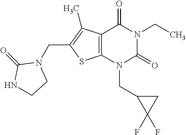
C12=C(N(CC3C(F)(F)C3)C(=O)N(CC)C1=O)SC(CN1C(=O)NCC1)=C2C
